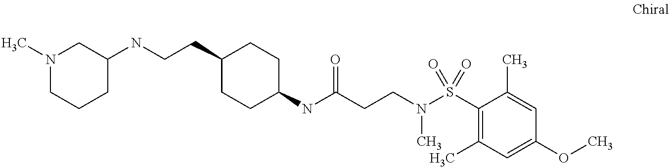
N(C(CCN(S(C1=C(C)C=C(OC)C=C1C)(=O)=O)C)=O)C1CCC(CCNC2CN(C)CCC2)CC1
